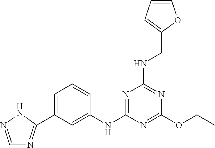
C1(OCC)=NC(NC2=CC(C3=NC=NN3)=CC=C2)=NC(NCC2=CC=CO2)=N1
